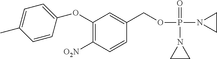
C1(OC2=CC=C(C)C=C2)=C([O2N])C=CC(COP(N2CC2)(=O)N2CC2)=C1
